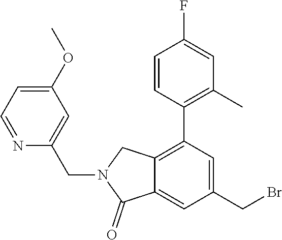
C1=NC(CN2CC3=C(C4=C(C)C=C(F)C=C4)C=C(CBr)C=C3C2=O)=CC(OC)=C1
